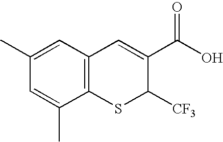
C1(C)=CC2=C(C(C)=C1)SC([CF3])C(C(O)=O)=C2
